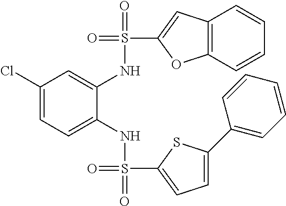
C1(Cl)=CC=C(NS(=O)(C2=CC=C(C3=CC=CC=C3)S2)=O)C(NS(=O)(C2=CC3=C(O2)C=CC=C3)=O)=C1
